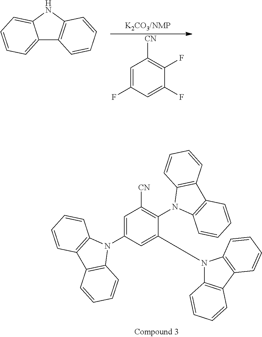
C1=C(N2C3=C(C4=C2C=CC=C4)C=CC=C3)C=C(N2C3=C(C4=C2C=CC=C4)C=CC=C3)C(N2C3=C(C4=C2C=CC=C4)C=CC=C3)=C1[CN].C1=C(F)C=C(F)C(F)=C1[CN].C12=CC=CC=C1NC1=C2C=CC=C1
